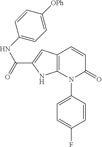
C1=CC(N2C(=O)C=CC3=C2NC(C(=O)NC2=CC=C([OPh])C=C2)=C3)=CC=C1F
